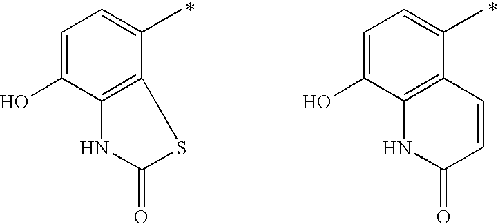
C1=C(O)C2=C(C(C)=C1)SC(=O)N2.C1=C(O)C2=C(C(C)=C1)C=CC(=O)N2
